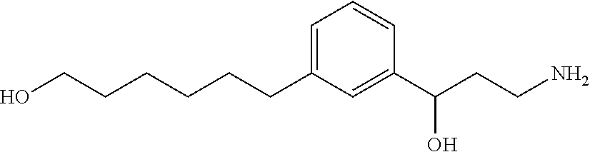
C1=C(CCCCCCO)C=C(C(CCN)O)C=C1
